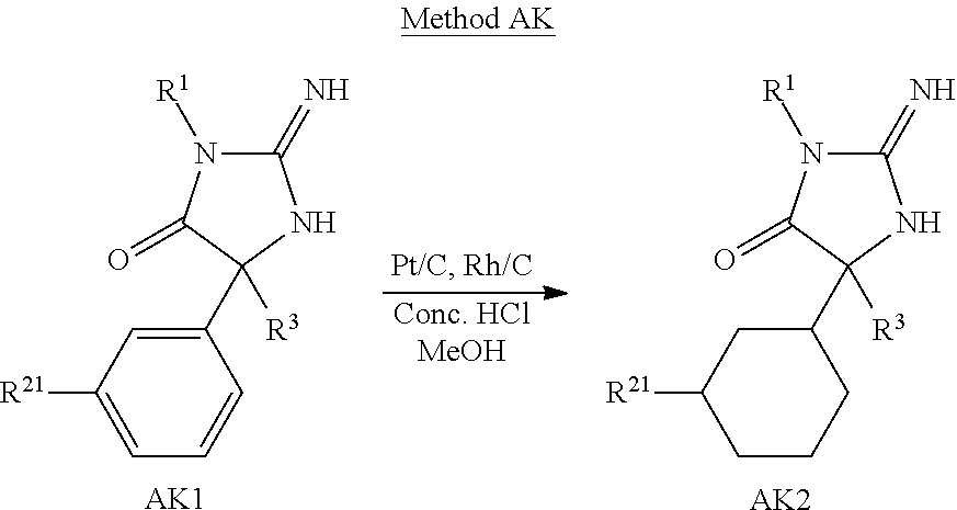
C1(C2([R3])C(=O)N([R1])C(=N)N2)=CC([R21])=CC=C1.[AK1].[Conc. HClMeOH].C1(C2([R3])C(=O)N([R1])C(=N)N2)CC([R21])CCC1.[AK2]
